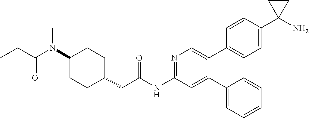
C1(N(C(=O)CC)C)CCC(CC(NC2=NC=C(C3=CC=C(C4(N)CC4)C=C3)C(C3=CC=CC=C3)=C2)=O)CC1
